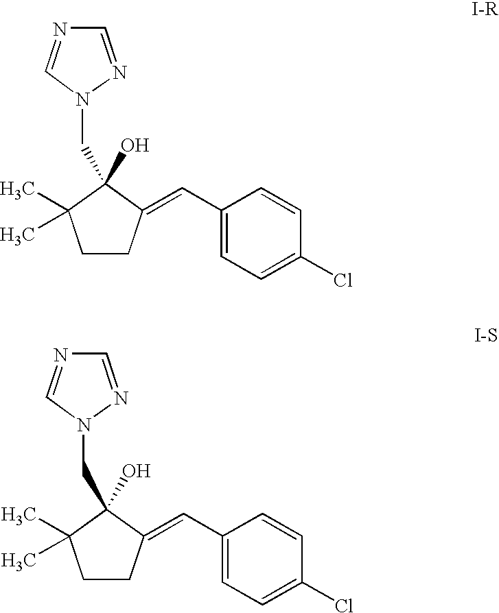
C1CC(=CC2=CC=C(Cl)C=C2)C(CN2C=NC=N2)(O)C1(C)C.C1CC(=CC2=CC=C(Cl)C=C2)C(CN2C=NC=N2)(O)C1(C)C
